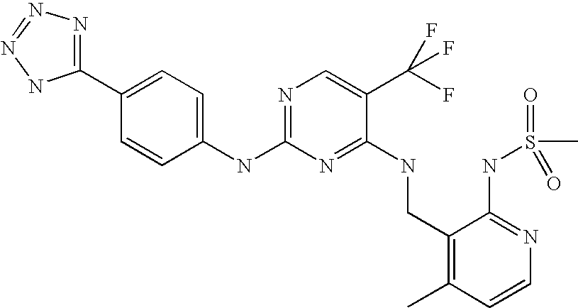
C1(NC2=NC=C(C(F)(F)F)C(NCC3=C(C)C=CN=C3NS(C)(=O)=O)=N2)=CC=C(C2=NN=NN2)C=C1
